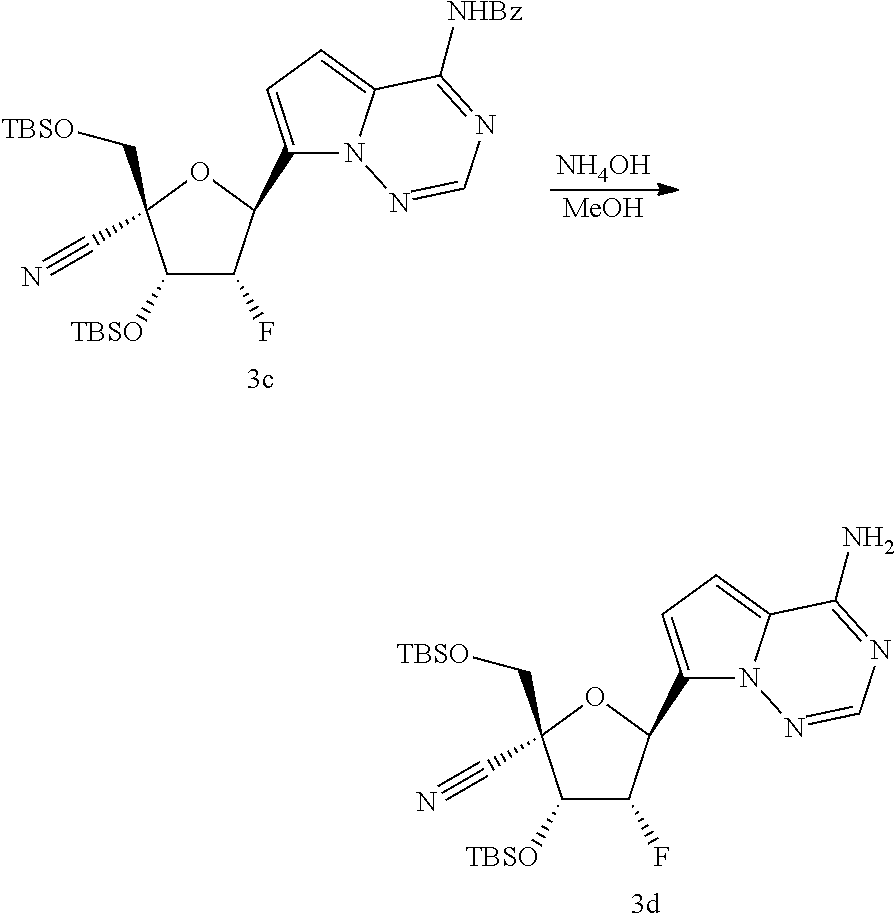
C1([TBSO])C(F)C(C2=CC=C3N2N=CN=C3[NHBz])OC1(C#N)C[TBSO].[NH4OH].[MeOH].C1([TBSO])C(F)C(C2=CC=C3N2N=CN=C3N)OC1(C#N)C[TBSO]
